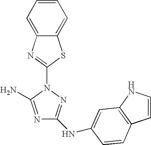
N1=C(N)N(C2=NC3=CC=CC=C3S2)N=C1NC1=CC2=C(C=CN2)C=C1
